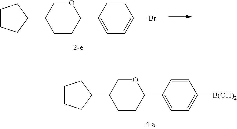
C1CCC(C2CCC(C3=CC=C(Br)C=C3)OC2)C1.C1CCC(C2CCC(C3=CC=C([B(OH)2])C=C3)OC2)C1
